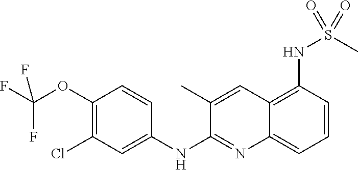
C1(OC(F)(F)F)=C(Cl)C=C(NC2=NC3=CC=CC(NS(C)(=O)=O)=C3C=C2C)C=C1
